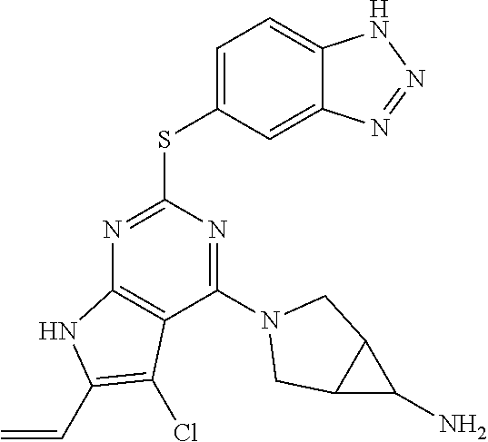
C1(N2CC3C(C3N)C2)=NC(SC2=CC=C3C(=C2)N=NN3)=NC2=C1C(Cl)=C(C=C)N2
